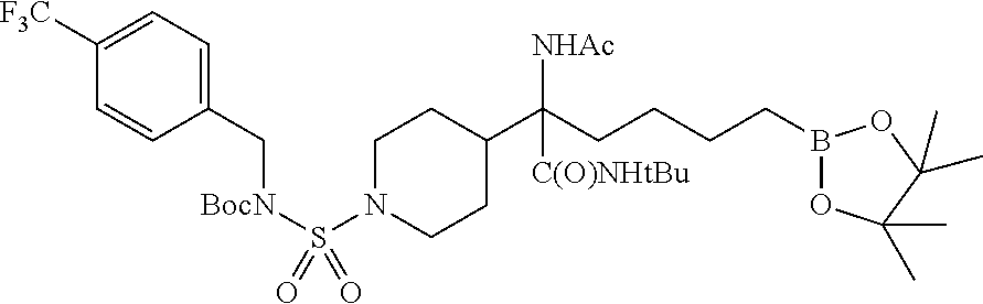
C1N(S([BocN]CC2=CC=C([F3C])C=C2)(=O)=O)CCC(C(CCCCB2OC(C)(C)C(C)(C)O2)([NHAc])[C(O)NHtBu])C1
